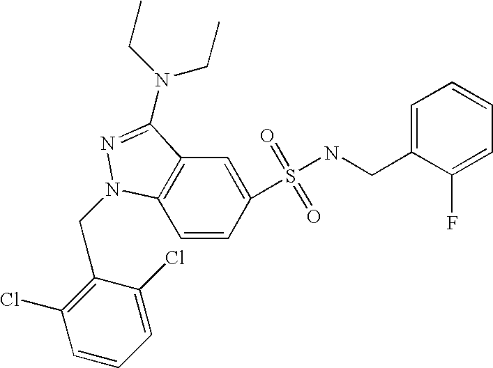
C1=CC(S(=O)(=O)NCC2=CC=CC=C2F)=CC2=C1N(CC1=C(Cl)C=CC=C1Cl)N=C2N(CC)CC
